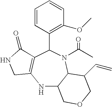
N1C2C(N(C(C)=O)C(C3=C(OC)C=CC=C3)C3=C1CNC3=O)C(C=C)COC2
